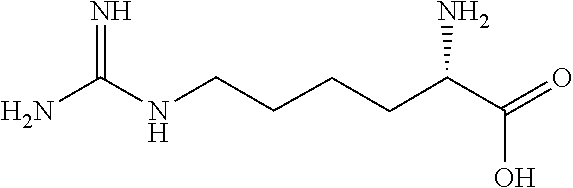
C(C(C(=O)O)N)CCCNC(=N)N
